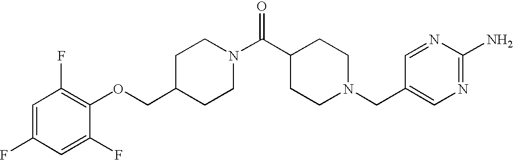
C1(COC2=C(F)C=C(F)C=C2F)CCN(C(C2CCN(CC3=CN=C(N)N=C3)CC2)=O)CC1
